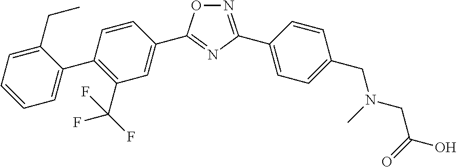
N1=C(C2=CC=C(CN(CC(O)=O)C)C=C2)N=C(C2=CC(C(F)(F)F)=C(C3=CC=CC=C3CC)C=C2)O1
